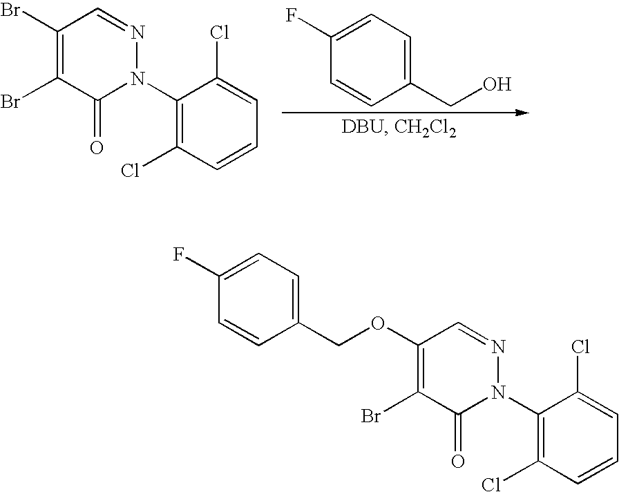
C1(N2N=CC(Br)=C(Br)C2=O)=C(Cl)C=CC=C1Cl.C1(CO)=CC=C(F)C=C1.C1(N2N=CC(OCC3=CC=C(F)C=C3)=C(Br)C2=O)=C(Cl)C=CC=C1Cl
